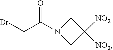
N1(C(CBr)=O)CC([NO2])([NO2])C1
